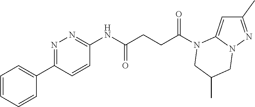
C1(C)=NN2C(=C1)N(C(CCC(NC1=NN=C(C3=CC=CC=C3)C=C1)=O)=O)CC(C)C2
